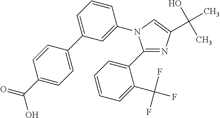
C1(C2=CC=CC=C2C(F)(F)F)=NC(C(O)(C)C)=CN1C1=CC(C2=CC=C(C(O)=O)C=C2)=CC=C1
